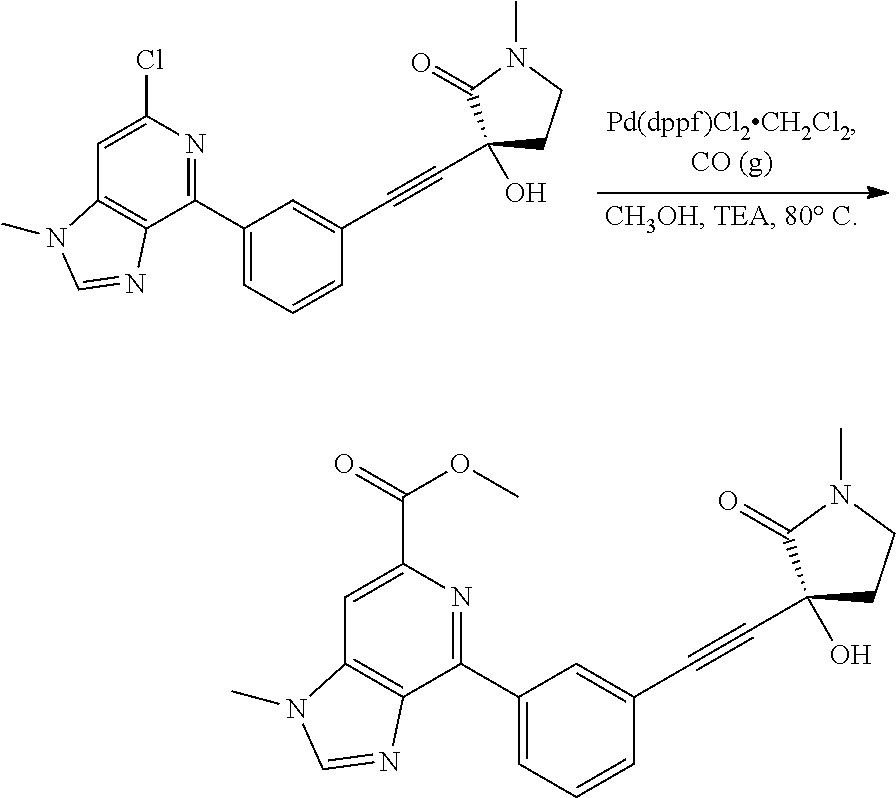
C1(C2=NC(Cl)=CC3=C2N=CN3C)=CC=CC(C#CC2(O)CCN(C)C2=O)=C1.C1(C2=NC(C(OC)=O)=CC3=C2N=CN3C)=CC=CC(C#CC2(O)CCN(C)C2=O)=C1
